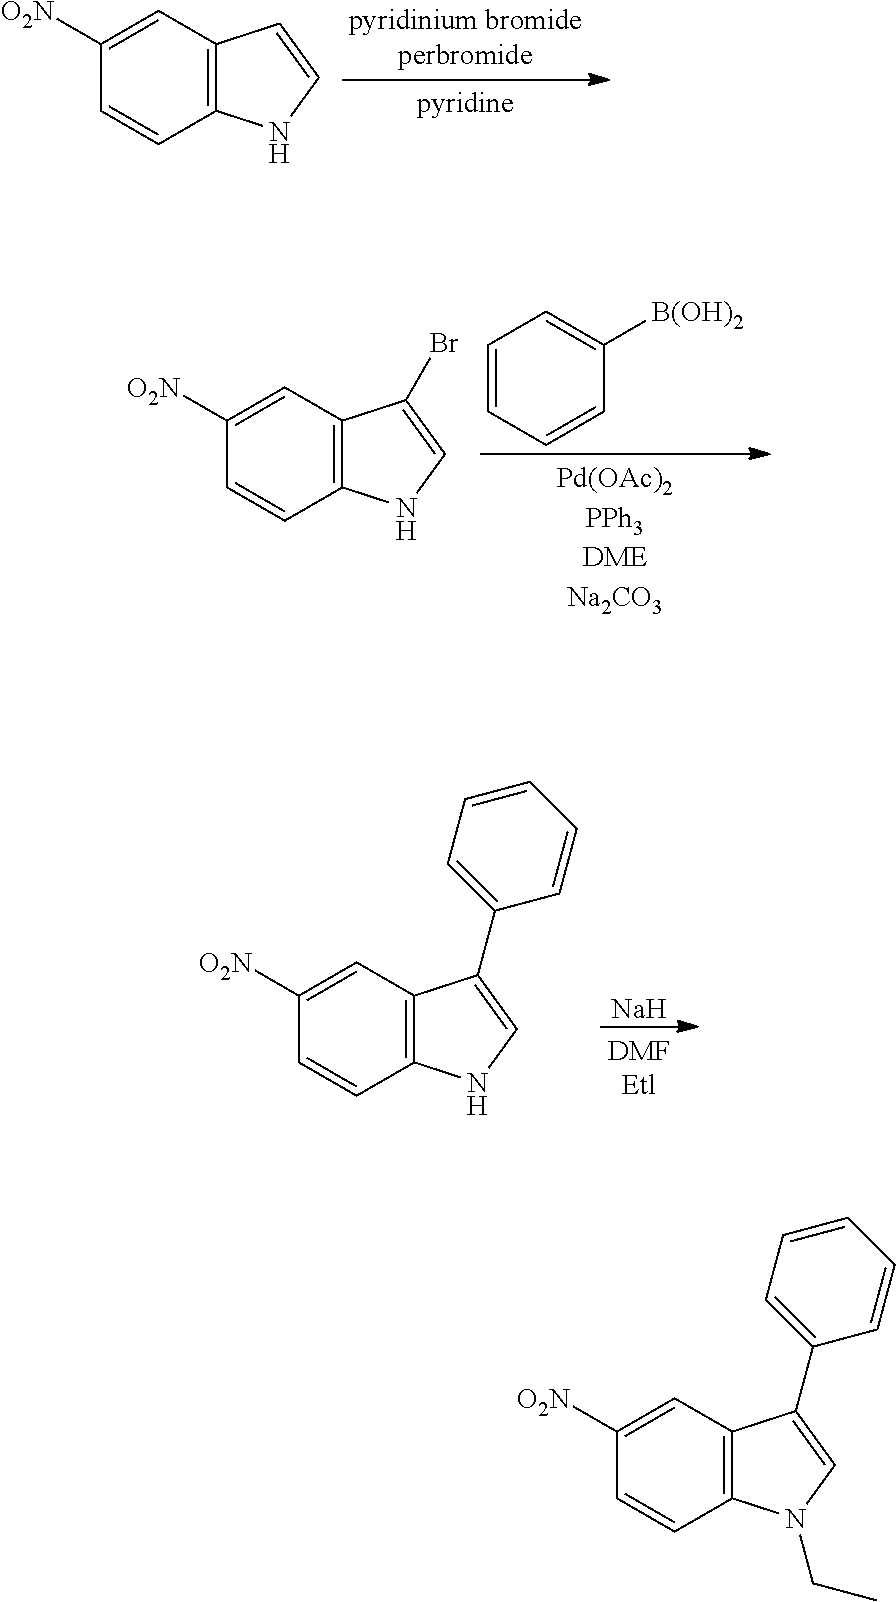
C1([O2N])=CC2=C(C=C1)NC=C2.C1=CC=CC([B(OH)2])=C1.C1([O2N])=CC2=C(C=C1)NC=C2Br.[Na].C1([O2N])=CC2=C(C=C1)NC=C2C1=CC=CC=C1.C1([O2N])=CC2=C(C=C1)N(CC)C=C2C1=CC=CC=C1
